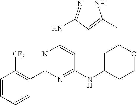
N1N=C(NC2=CC(NC3CCOCC3)=NC(C3=C([CF3])C=CC=C3)=N2)C=C1C
